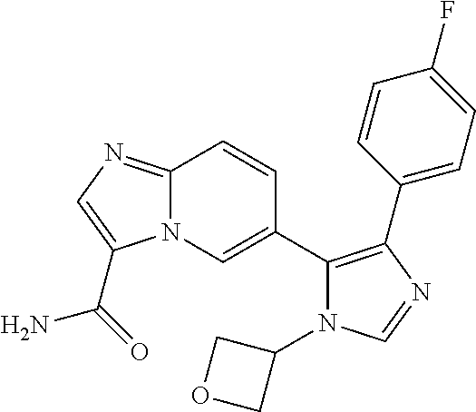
C12=NC=C(C(=O)N)N1C=C(C1=C(C3=CC=C(F)C=C3)N=CN1C1COC1)C=C2
